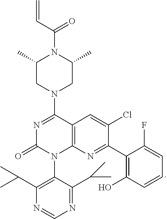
C1(C2=NC3=C(C=C2Cl)C(N2CC(C)N(C(C=C)=O)C(C)C2)=NC(=O)N3C2=C(C(C)C)N=CN=C2C(C)C)=C(O)C=CC=C1F
